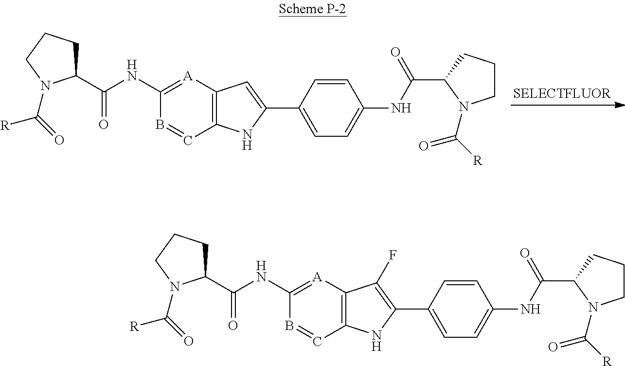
[SELECTFLUOR].C1(NC(C2CCCN2C(=O)[R])=O)=[A]C2=C(C=B1)NC(C1=CC=C(NC(C3N(C([R])=O)CCC3)=O)C=C1)=C2.C1(NC(C2CCCN2C(=O)[R])=O)=[A]C2=C(C=B1)NC(C1=CC=C(NC(C3N(C([R])=O)CCC3)=O)C=C1)=C2F
